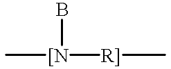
C[[N]([R]]C)B
